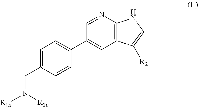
C1=NC2=C(C=C1C1=CC=C(CN([R1b])[R1a])C=C1)C([R2])=CN2
